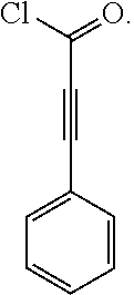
C1=CC(C#CC(=O)Cl)=CC=C1
